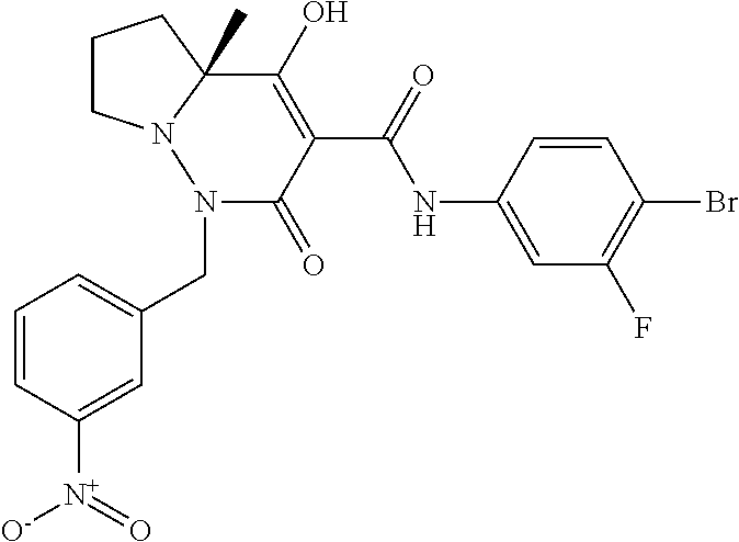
C1CN2C(C)(C1)C(O)=C(C(=O)NC1=CC(F)=C(Br)C=C1)C(=O)N2CC1=CC=CC([N+](=O)[O-])=C1
